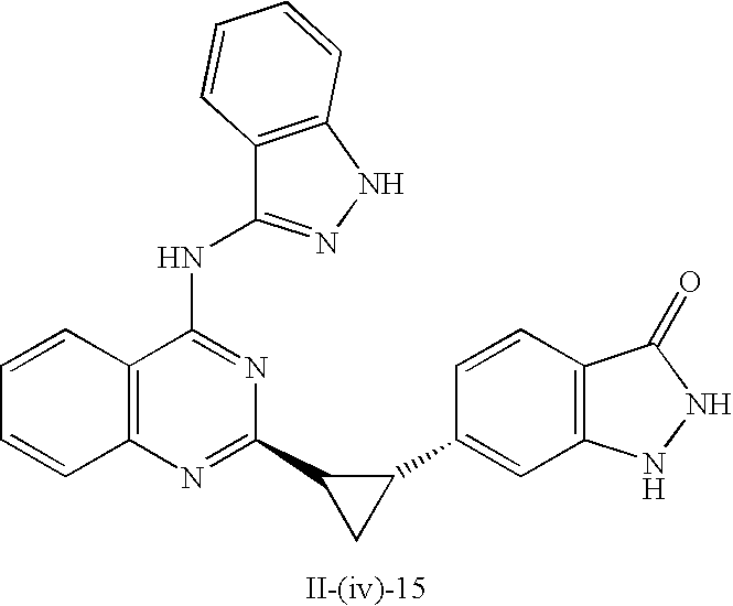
C12=C(N=C(C3CC3C3=CC4=C(C=C3)C(=O)NN4)N=C1NC1=NNC3=C1C=CC=C3)C=CC=C2
